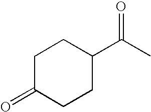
C1C(=O)CCC(C(C)=O)C1
